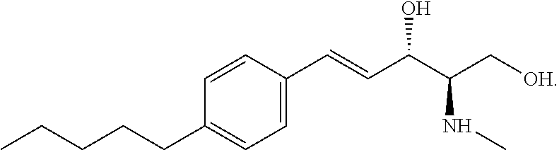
C1=C(C=CC(C(C[OH])NC)O)C=CC(CCCCC)=C1
